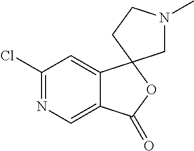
C1(Cl)=NC=C2C(=C1)C1(OC2=O)CN(C)CC1
